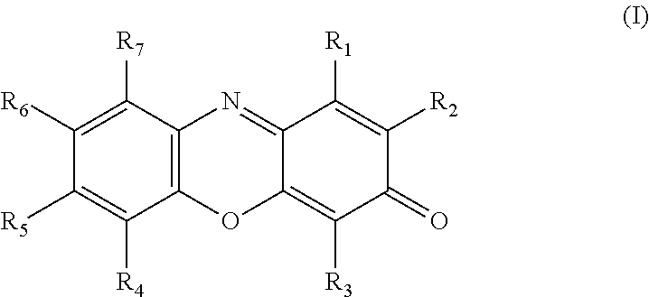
C12=C(C([R7])=C([R6])C([R5])=C1[R4])N=C1C(=C([R3])C(=O)C([R2])=C1[R1])O2
